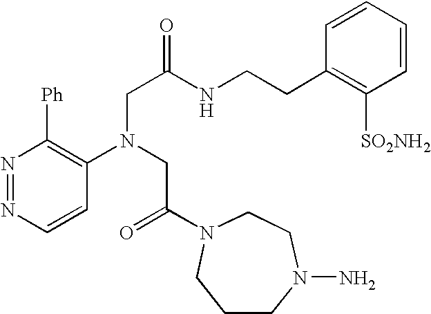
N1=NC=CC(N(CC(=O)N2CCN(N)CCC2)CC(=O)NCCC2=C([SO2NH2])C=CC=C2)=C1[Ph]
